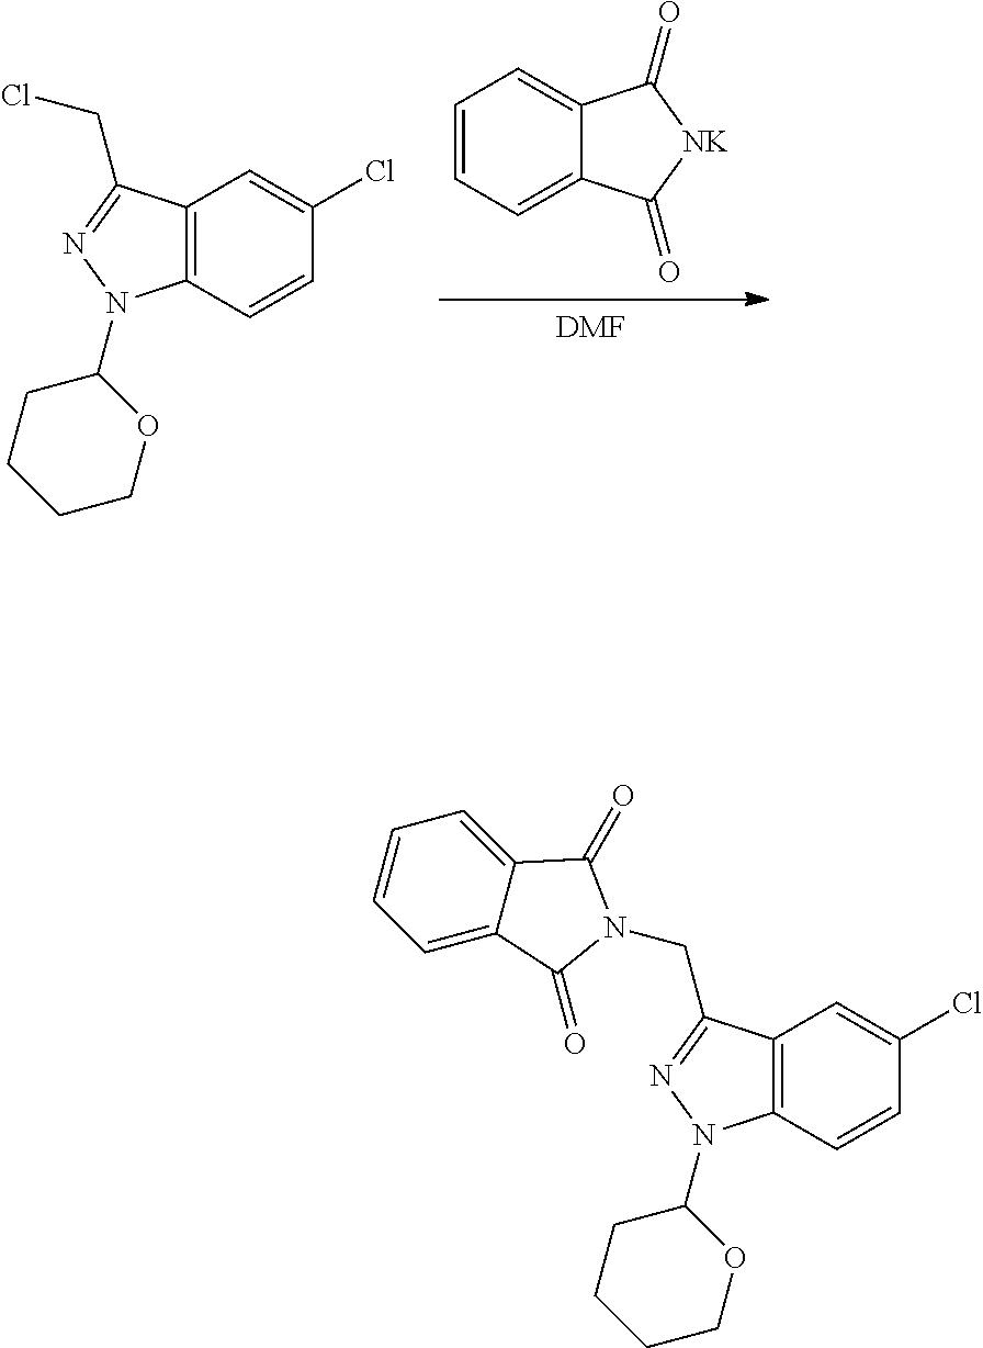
[DMF].C1=CC=C2C(=C1)C(=O)[NK]C2=O.C12=C(C=CC(Cl)=C1)N(C1CCCCO1)N=C2CCl.C12=C(C=CC(Cl)=C1)N(C1CCCCO1)N=C2CN1C(=O)C2=CC=CC=C2C1=O
